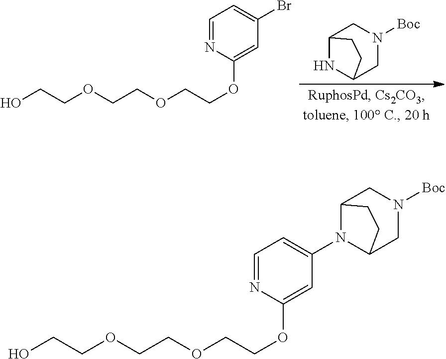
OCCOCCOCCOC1=CC(Br)=CC=N1.N1C2CN([Boc])CC1CC2.OCCOCCOCCOC1=CC(N2C3CN([Boc])CC2CC3)=CC=N1
